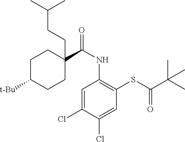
C1=C(Cl)C(Cl)=CC(SC(C(C)(C)C)=O)=C1NC(=O)C1(CCC(C)C)CCC([t-Bu])CC1
